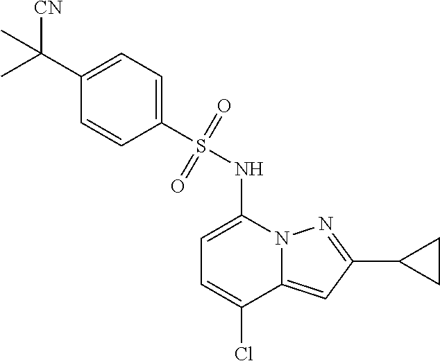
C1(C2=NN3C(=C2)C(Cl)=CC=C3NS(C2=CC=C(C(C)([CN])C)C=C2)(=O)=O)CC1
